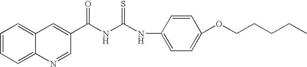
C1(C(NC(NC2=CC=C(OCCCCC)C=C2)=S)=O)=CC2=CC=CC=C2N=C1
